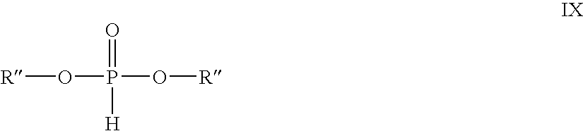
[R]OP(=O)([H])O[R]
